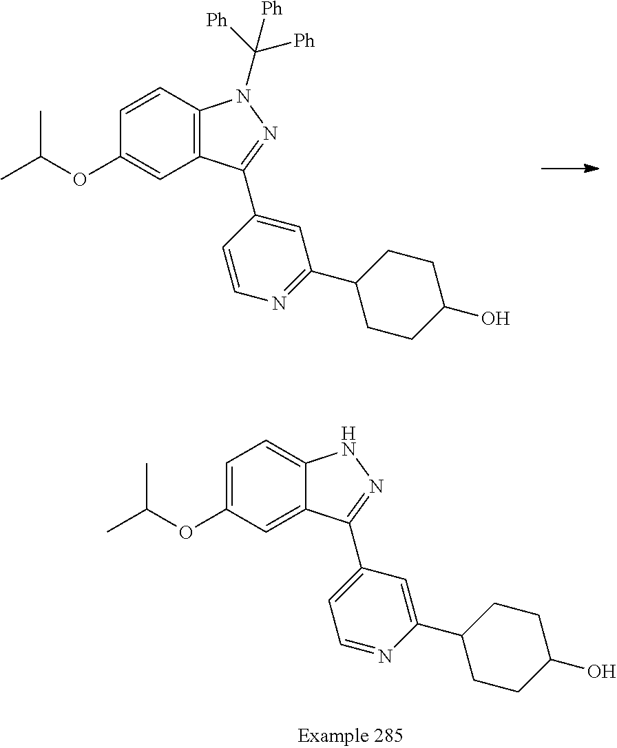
C1=CC2=C(C=C1OC(C)C)C(C1=CC(C3CCC(O)CC3)=NC=C1)=NN2C([Ph])([Ph])[Ph].C1=C(OC(C)C)C=C2C(=C1)NN=C2C1=CC=NC(C2CCC(O)CC2)=C1
